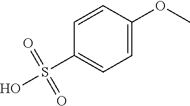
C1(S(=O)(=O)O)=CC=C(OC)C=C1
